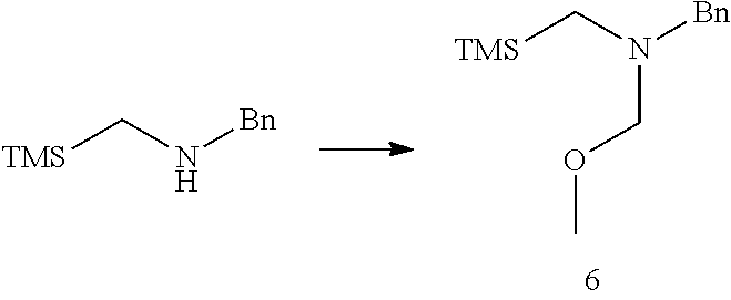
[TMS]CN([Bn])COC.[TMS]CN[Bn]
